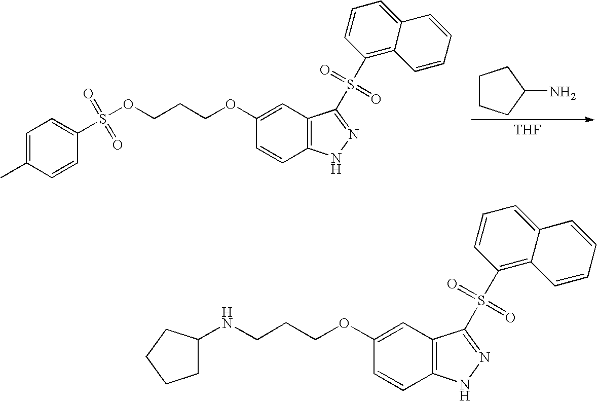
C1=C(C)C=CC(S(OCCCOC2=CC3=C(C=C2)NN=C3S(C2=C3C(=CC=C2)C=CC=C3)(=O)=O)(=O)=O)=C1.[THF].NC1CCCC1.N(CCCOC1=CC2=C(C=C1)NN=C2S(C1=C2C(=CC=C1)C=CC=C2)(=O)=O)C1CCCC1
